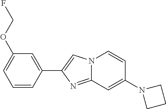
C1=CC(C2=CN3C(=N2)C=C(N2CCC2)C=C3)=CC(OCF)=C1
